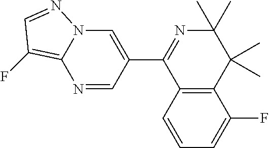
C12=C(C=CC=C1F)C(C1=CN3C(=C(F)C=N3)N=C1)=NC(C)(C)C2(C)C
